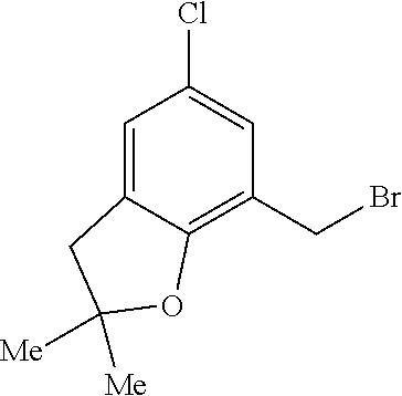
ClC1=CC(CBr)=C2C(=C1)CC([Me])([Me])O2
